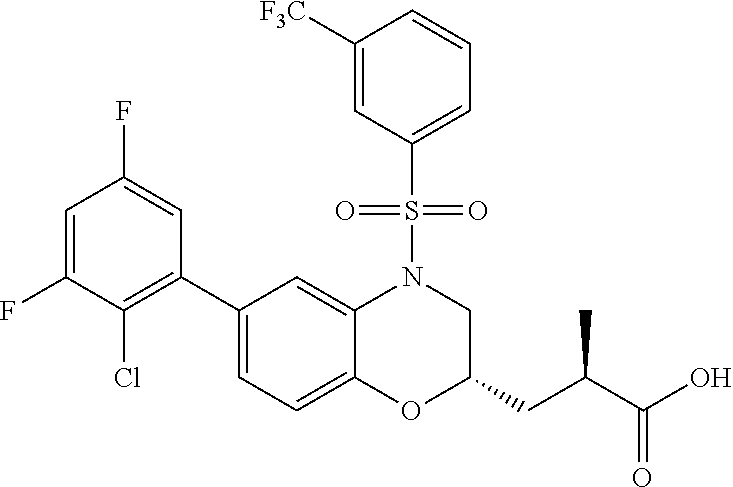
C1([F3C])=CC(S(N2C3=CC(C4=C(Cl)C(F)=CC(F)=C4)=CC=C3OC(CC(C(O)=O)C)C2)(=O)=O)=CC=C1
